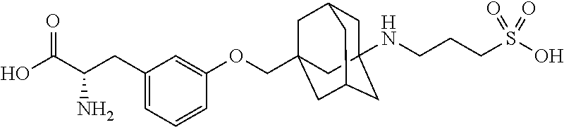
C1C2(NCCCS(O)(=O)=O)CC3CC(COC4=CC(CC(C(O)=O)N)=CC=C4)(CC1C3)C2
